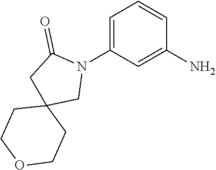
C1=C(N2C(=O)CC3(C2)CCOCC3)C=C(N)C=C1
